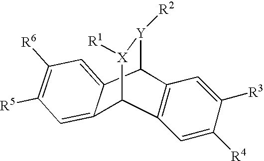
C12=CC([R5])=C([R6])C=C1C1[Y]([R2])[X]([R1])C2C2=C1C=C([R3])C([R4])=C2
